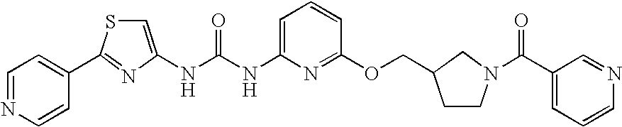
C1=NC=CC(C2=NC(NC(NC3=CC=CC(OCC4CCN(C(=O)C5=CC=CN=C5)C4)=N3)=O)=CS2)=C1
